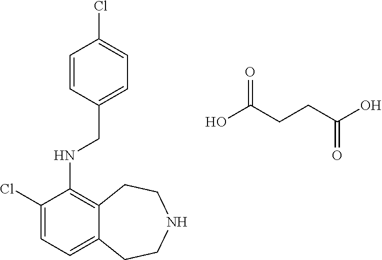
C1=CC(CNC2=C3C(=CC=C2Cl)CCNCC3)=CC=C1Cl.OC(CCC(O)=O)=O
